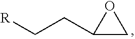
[R]CCC1CO1
